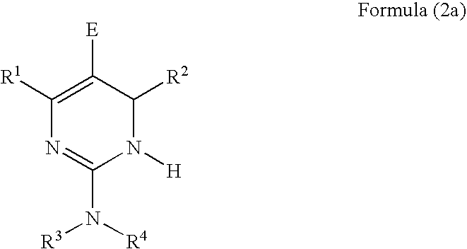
C1([R1])=C([E])C([R2])N([H])C(N([R4])[R3])=N1
